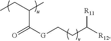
[R12]C(CC[G]C(=O)C(CC)C)[R11]
